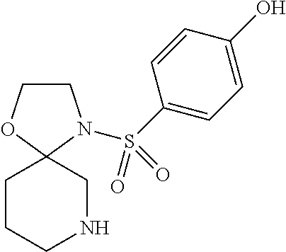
C1COC2(N1S(=O)(=O)C1=CC=C(O)C=C1)CCCNC2
